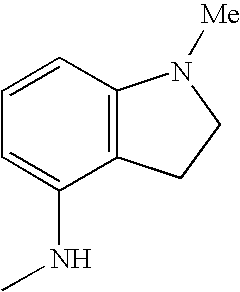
C1=CC2=C(C(NC)=C1)CCN2[Me]
